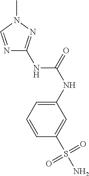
N1=CN(C)N=C1NC(=O)NC1=CC=CC(S(N)(=O)=O)=C1
